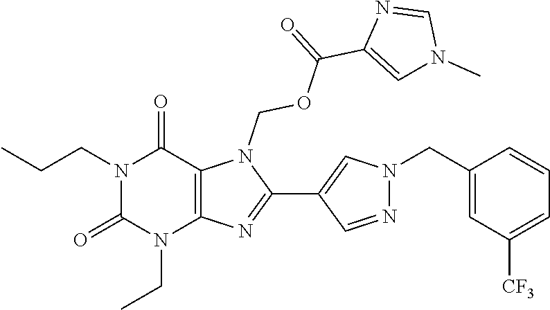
N1(CCC)C(=O)N(CC)C2=C(C1=O)N(COC(C1=CN(C)C=N1)=O)C(C1=CN(CC3=CC([CF3])=CC=C3)N=C1)=N2
